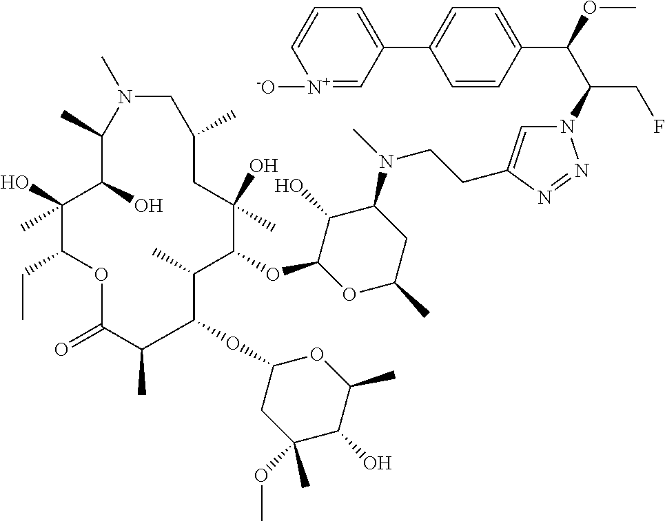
N1=NN(C(C(C2=CC=C(C3=CC=C[N+]([-O])=C3)C=C2)OC)CF)C=C1CCN(C1C(O)C(OC2C(C)C(OC3CC(OC)(C)C(O)C(C)O3)C(C)C(=O)OC(CC)C(O)(C)C(O)C(C)N(C)CC(C)CC2(O)C)OC(C)C1)C
